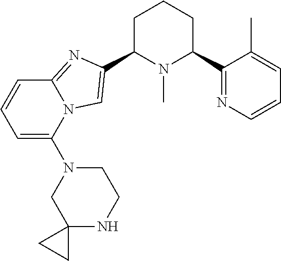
C1C(C2=CN3C(=N2)C=CC=C3N2CC3(NCC2)CC3)N(C)C(C2=NC=CC=C2C)CC1
